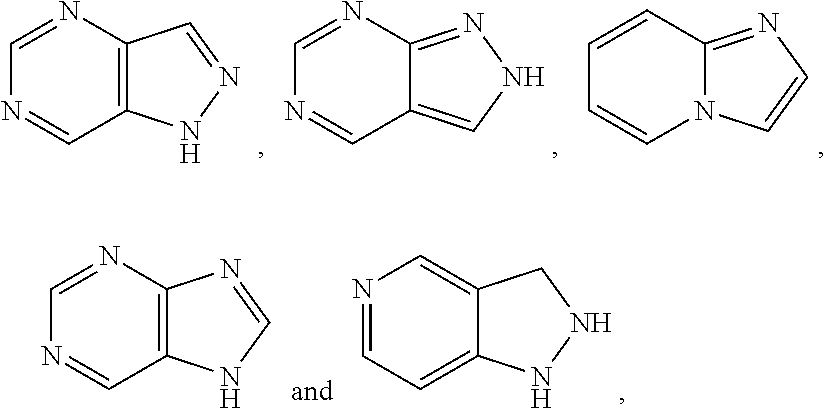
N1=CN=CC2=C1C=NN2.N1=CN=CC2=CNN=C12.C1=CC=CN2C1=NC=C2.N1=CN=CC2=C1N=CN2.C1=C2C(=CC=N1)NNC2
